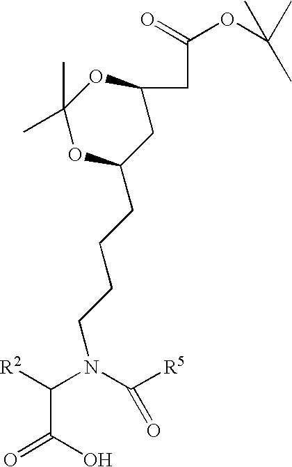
O=C(OC(C)(C)C)CC1CC(CCCCN(C([R2])C(=O)O)C([R5])=O)OC(C)(C)O1
